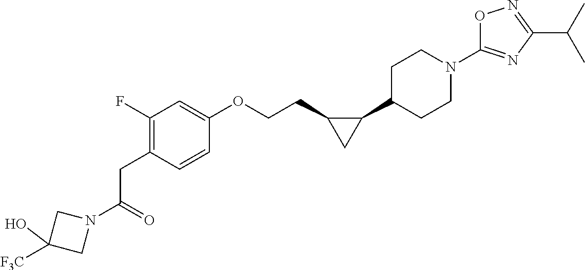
C(CC1=C(F)C=C(OCCC2C(C3CCN(C4=NC(C(C)C)=NO4)CC3)C2)C=C1)(=O)N1CC([F3C])(O)C1
